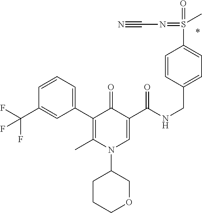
C1(C2=C(C)N(C3CCCOC3)C=C(C(NCC3=CC=C(S(=O)(=NC#N)C)C=C3)=O)C2=O)=CC=CC(C(F)(F)F)=C1
